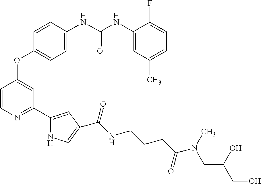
C1=C(NC(NC2=CC(C)=CC=C2F)=O)C=CC(OC2=CC(C3=CC(C(NCCCC(=O)N(C)CC(CO)O)=O)=CN3)=NC=C2)=C1
